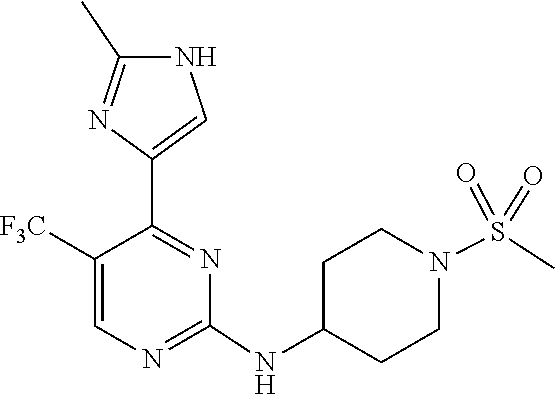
N1=C(NC2CCN(S(=O)(=O)C)CC2)N=C(C2=CNC(C)=N2)C([F3C])=C1
